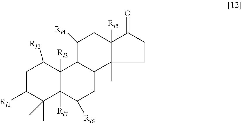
C1CC(=O)C2([Rl5])C1(C)C1C(C([Rl4])C2)C2([Rl3])C([Rl7])(C([Rl6])C1)C(C)(C)C([Rl1])CC2[Rl2]
